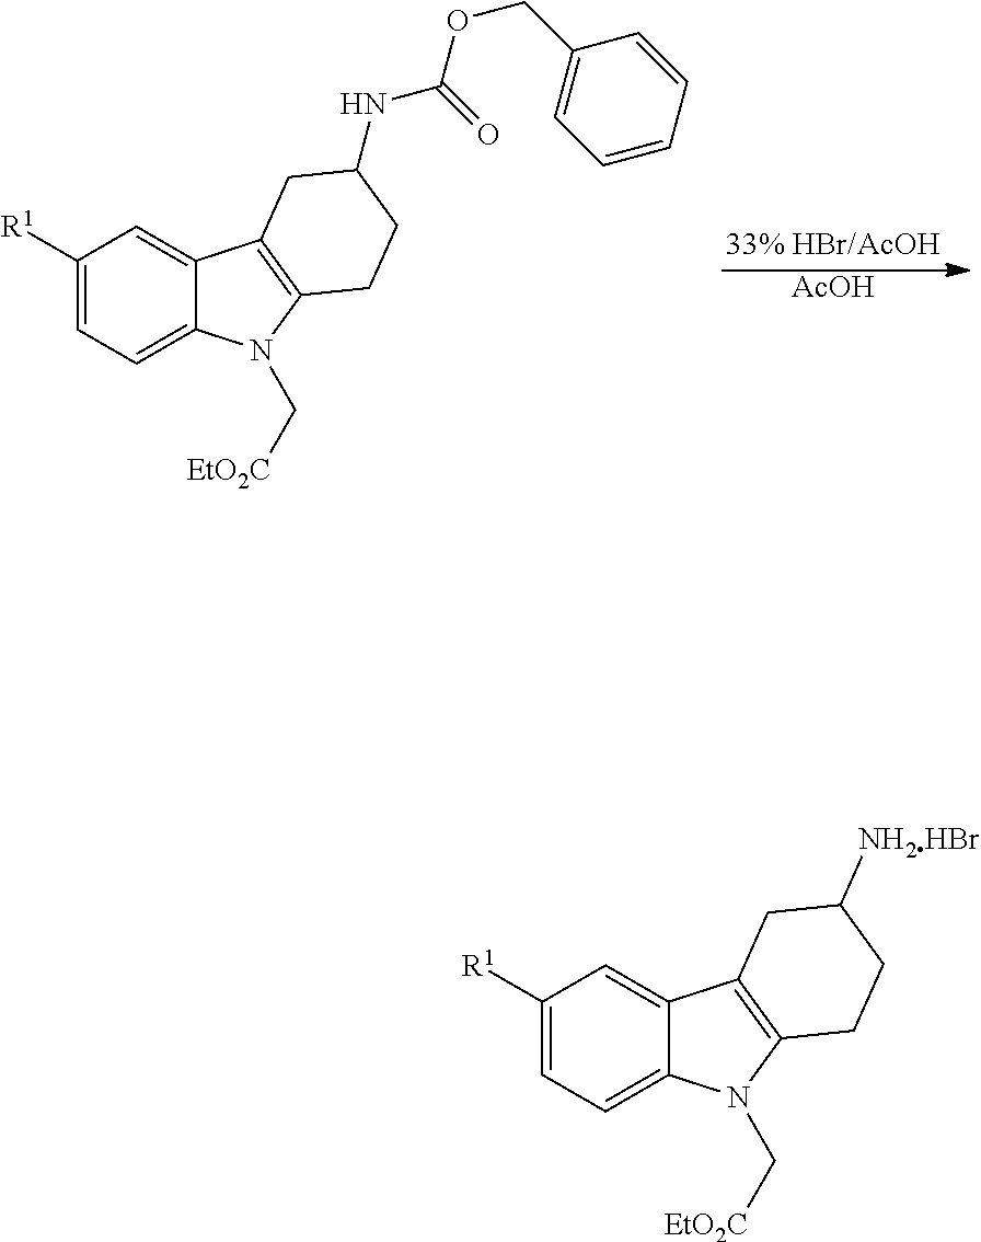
C1([R1])=CC=C2C(=C1)C1=C(N2C[EtO2C])CCC([NH2HBr])C1.C1([R1])=CC=C2C(=C1)C1=C(N2C[EtO2C])CCC(NC(=O)OCC2=CC=CC=C2)C1.[AcOH]
